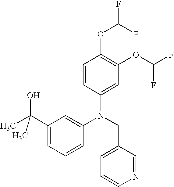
N(CC1=CC=CN=C1)(C1=CC(C(O)(C)C)=CC=C1)C1=CC(OC(F)F)=C(OC(F)F)C=C1
